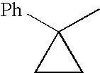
C1(C)([Ph])CC1
